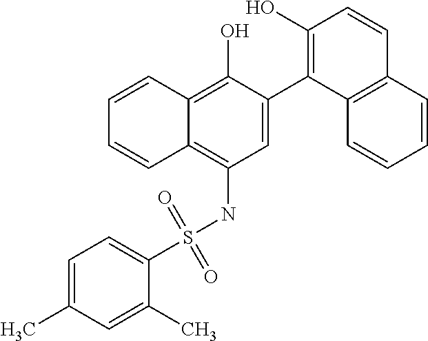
C1=C(C2=C(O)C=CC3=C2C=CC=C3)C(O)=C2C(=C1NS(C1=CC=C(C)C=C1C)(=O)=O)C=CC=C2
